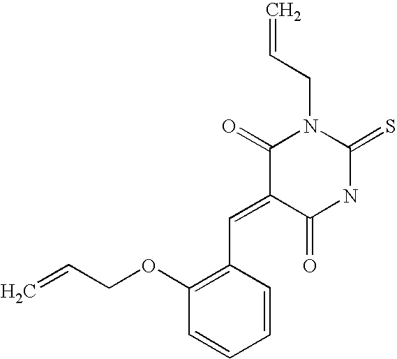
O=C1C(=CC2=C(OCC=C)C=CC=C2)C(=O)N(CC=C)C(=S)N1
